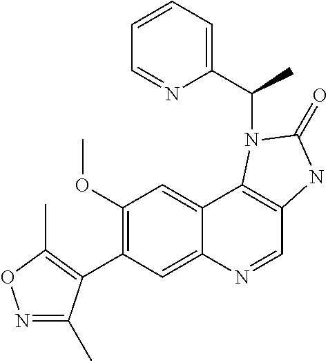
N1=C(C)C(C2=C(OC)C=C3C(=C2)N=CC2=C3N(C(C3=CC=CC=N3)C)C(=O)N2)=C(C)O1
